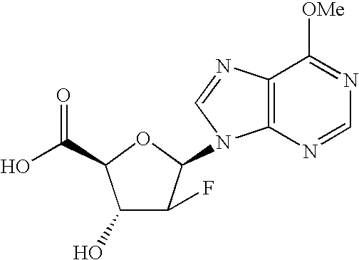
C12=C(N=CN=C1[OMe])N(C1C(F)C(O)C(C(O)=O)O1)C=N2
